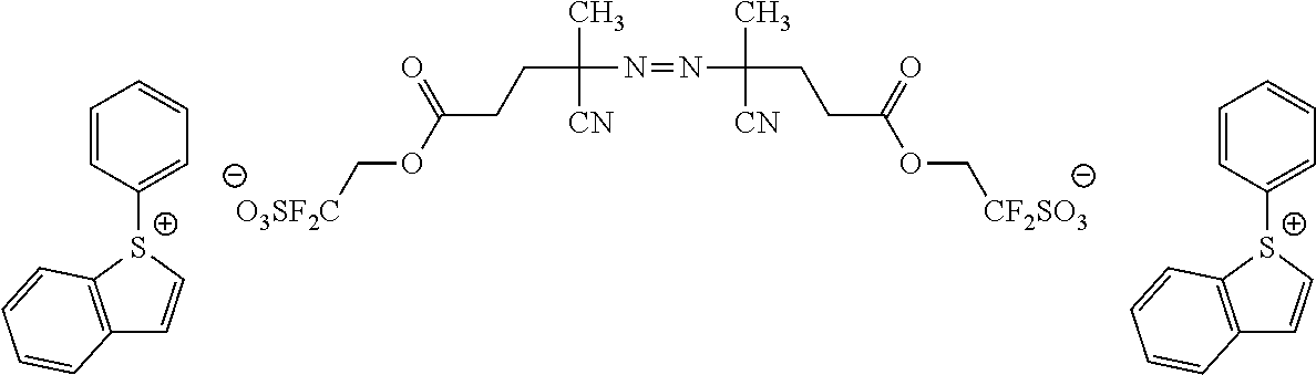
C(C(N=NC(CCC(OC[CF2SO3])=O)(C)[CN])(C)[CN])CC(OC[O3SF2C])=O.[S+]1(C2=CC=CC=C2)C2=C(C=C1)C=CC=C2.[S+]1(C2=CC=CC=C2)C2=C(C=C1)C=CC=C2
